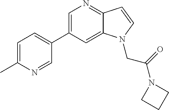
C1=C(C2=CC=C(C)N=C2)C=C2C(=N1)C=CN2CC(=O)N1CCC1
